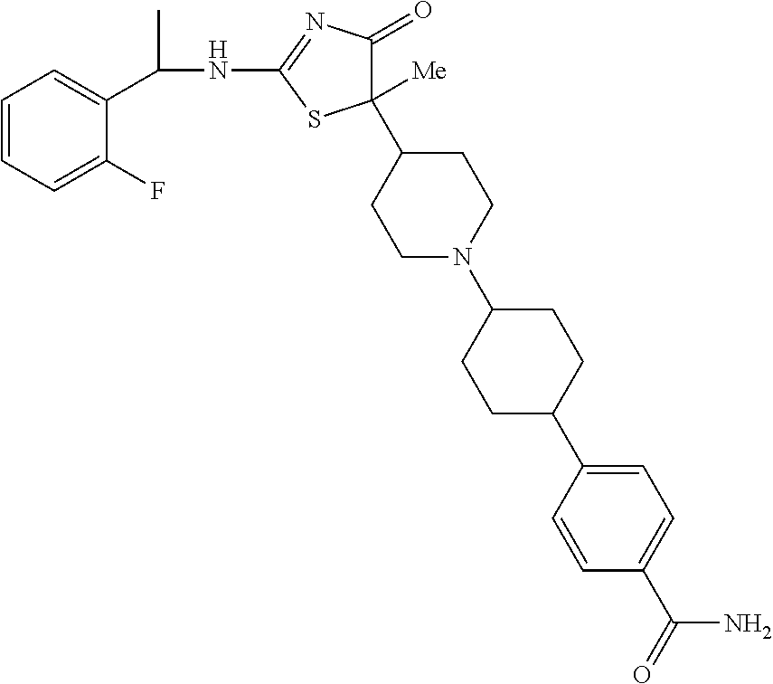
N(C1=NC(=O)C(C2CCN(C3CCC(C4=CC=C(C(=O)N)C=C4)CC3)CC2)([Me])S1)C(C1=CC=CC=C1F)C
